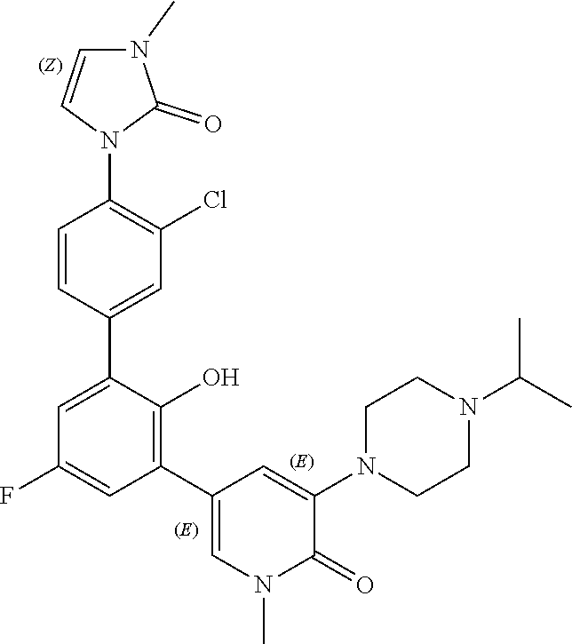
CN1C=C(C2=C(O)C(C3=CC(Cl)=C(N4C=CN(C)C4=O)C=C3)=CC(F)=C2)C=C(N2CCN(C(C)C)CC2)C1=O
